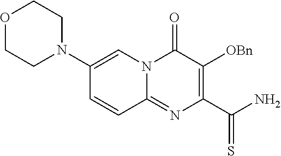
O1CCN(C2=CN3C(=NC(C(=S)N)=C([OBn])C3=O)C=C2)CC1
